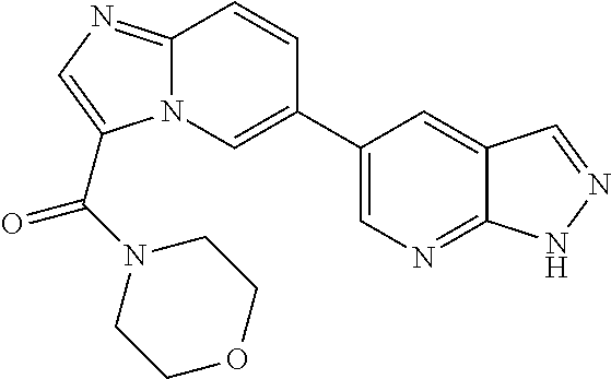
C12=NC=C(C(N3CCOCC3)=O)N1C=C(C1=CN=C3C(=C1)C=NN3)C=C2
